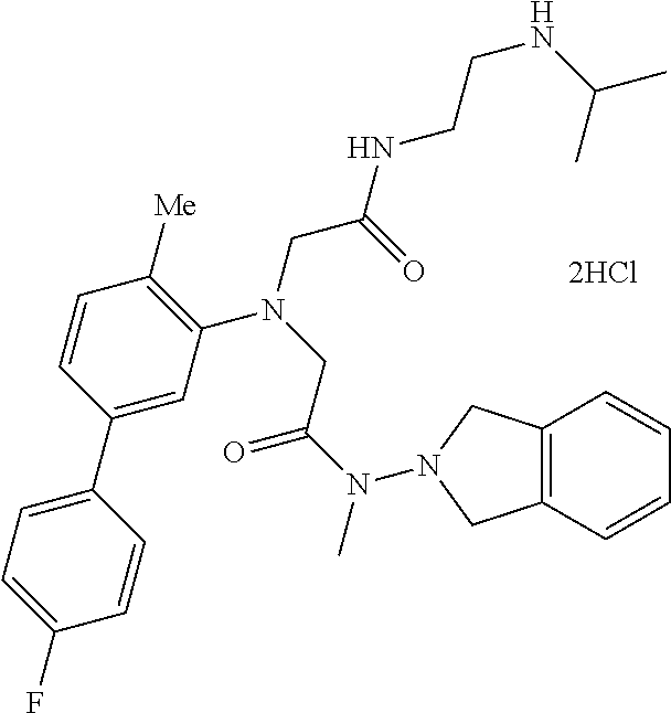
[2HCl].C1=C(C2=CC=C(F)C=C2)C=CC([Me])=C1N(CC(NCCNC(C)C)=O)CC(N(C)N1CC2=C(C=CC=C2)C1)=O
